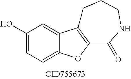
C1(O)=CC=C2C(=C1)C1=C(O2)C(=O)NCCC1
